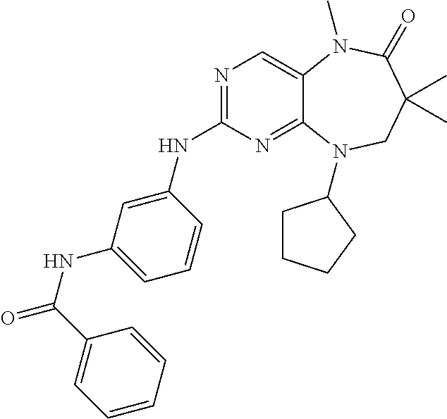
N1=C(NC2=CC(NC(C3=CC=CC=C3)=O)=CC=C2)N=C2C(=C1)N(C)C(=O)C(C)(C)CN2C1CCCC1
